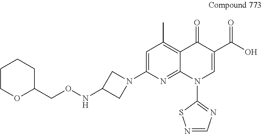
C1=C(N2CC(NOCC3OCCCC3)C2)N=C2C(=C1C)C(=O)C(C(O)=O)=CN2C1=NC=NS1
